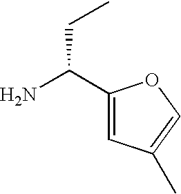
NC(C1=CC(C)=CO1)CC
